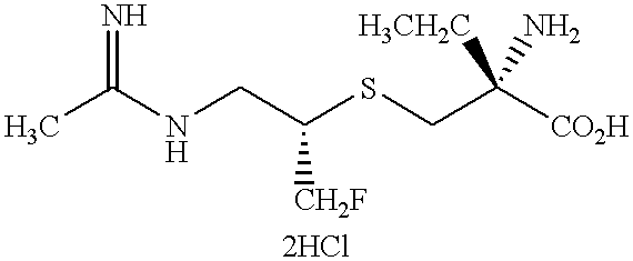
CC(NCC(SCC([CO2H])([H3CH2C])N)[CH2F])=N
